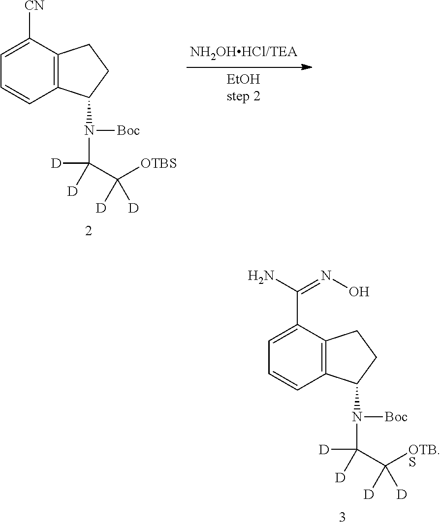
C1=C([CN])C2=C(C=C1)C(N([Boc])C([D])([D])C([OTBS])([D])[D])CC2.C1=C(C(N)=NO)C2=C(C=C1)C(N([Boc])C([D])([D])C([OTB.S])([D])[D])CC2
